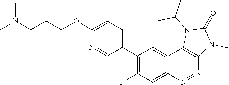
C1(C2=CC=C(OCCCN(C)C)N=C2)=C(F)C=C2C(=C1)C1=C(N=N2)N(C)C(=O)N1C(C)C
